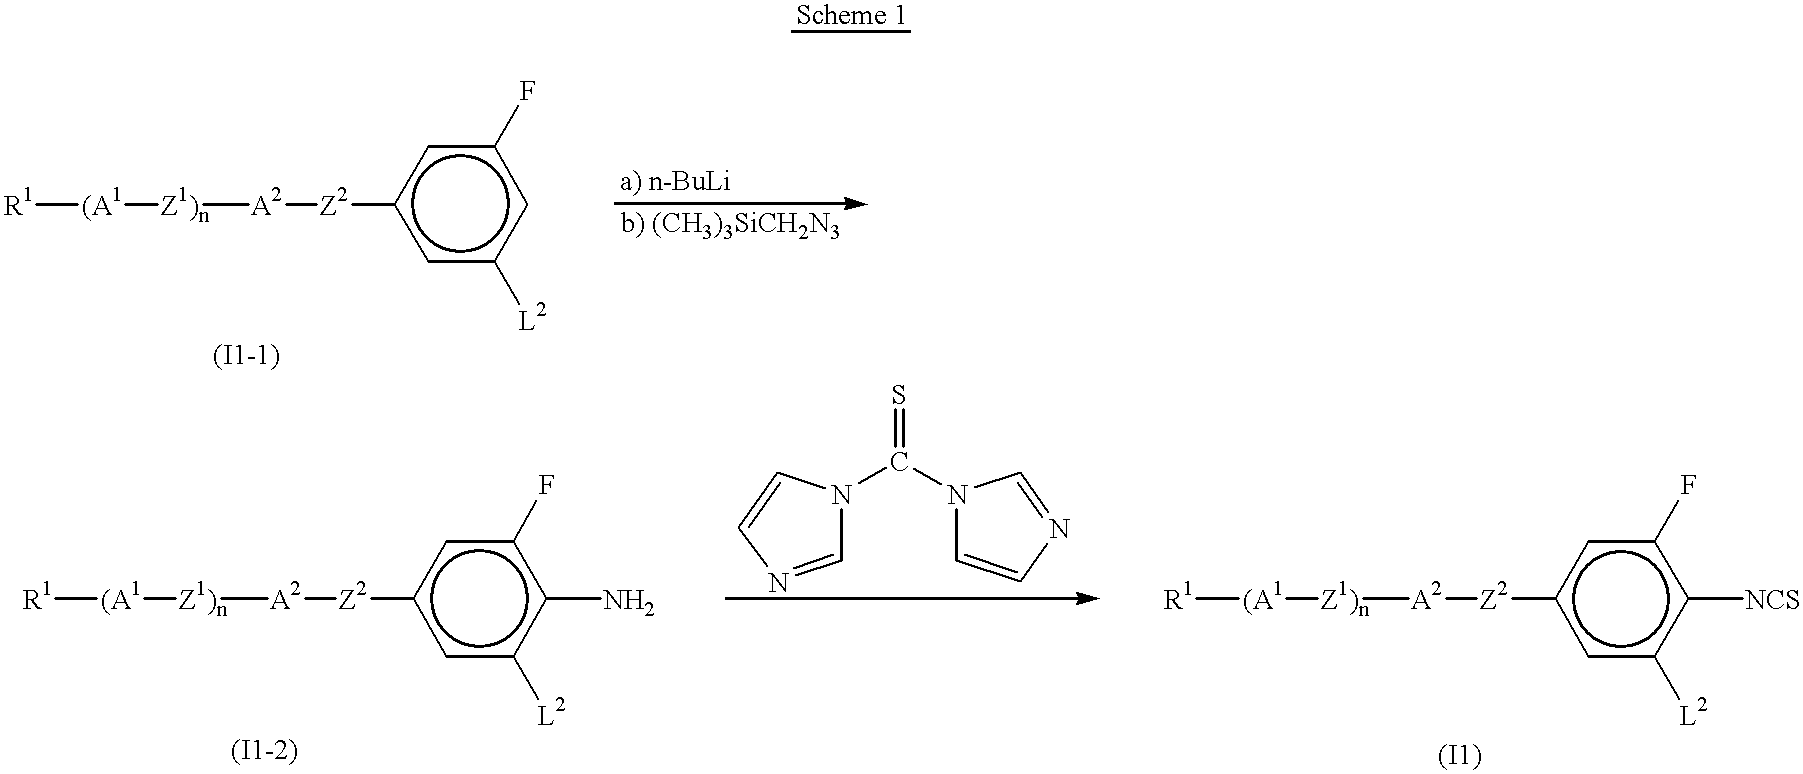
[R1][(A1][Z1)n][A2][Z2]c1cc([L2])cc(F)c1.[R1][(A1][Z1)n][A2][Z2]c1cc([L2])c(N)c(F)c1.C1=NC=CN1C(N1C=CN=C1)=S.[R1][(A1][Z1)n][A2][Z2]c1cc([L2])c([NCS])c(F)c1
